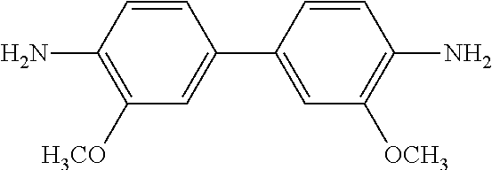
C1=CC(C2=CC([OCH3])=C(N)C=C2)=CC([H3CO])=C1N
